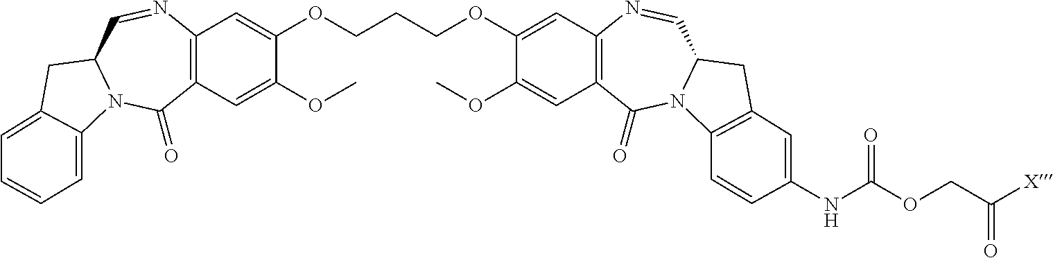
C12=C(C=C(OC)C(OCCCOC3=CC4=C(C=C3OC)C(=O)N3C(C=N4)CC4=C3C=CC(NC(OCC([X])=O)=O)=C4)=C1)C(=O)N1C(C=N2)CC2=CC=CC=C12
